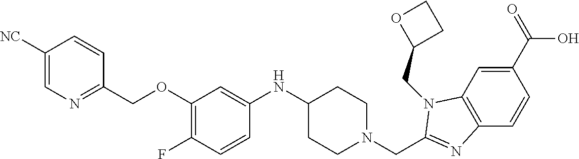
C1(C(=O)O)=CC2=C(C=C1)N=C(CN1CCC(NC3=CC(OCC4=NC=C([NC])C=C4)=C(F)C=C3)CC1)N2CC1CCO1
